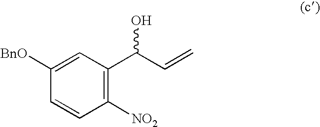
C1=CC([NO2])=C(C(C=C)O)C=C1[BnO]
